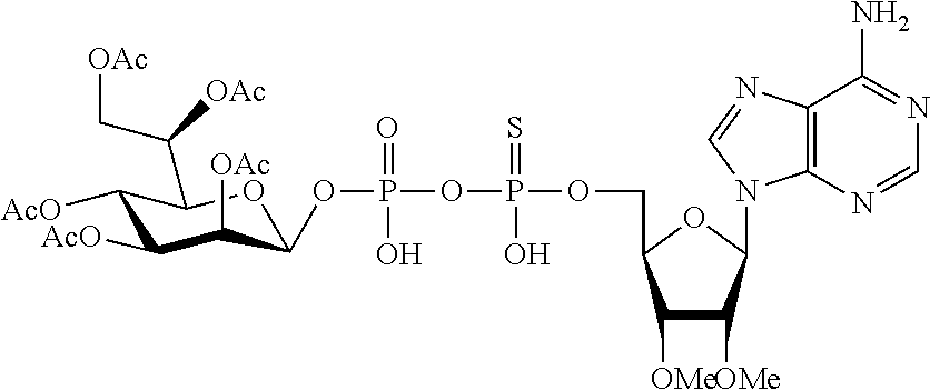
C12=C(N=CN=C1N)N(C1OC(COP(OP(=O)(O)OC3C([OAc])C([AcO])C([AcO])C(C(C[OAc])[OAc])O3)(=S)O)C([OMe])C1[OMe])C=N2
